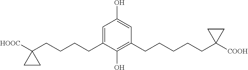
C1=C(CCCCC2([HOOC])CC2)C(O)=C(CCCCCC2([COOH])CC2)C=C1O
